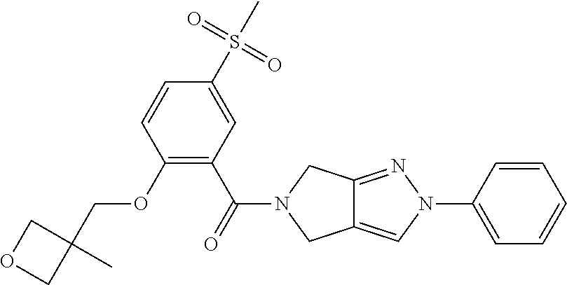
O(C1=C(C(=O)N2CC3=CN(C4=CC=CC=C4)N=C3C2)C=C(S(C)(=O)=O)C=C1)CC1(C)COC1
